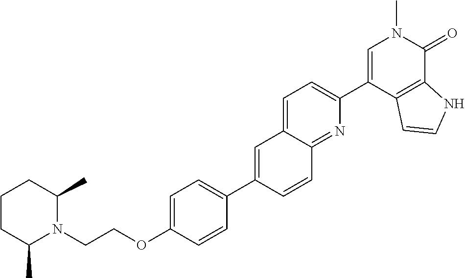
C(OC1=CC=C(C2=CC3=CC=C(C4=CN(C)C(=O)C5=C4C=CN5)N=C3C=C2)C=C1)CN1C(C)CCCC1C
